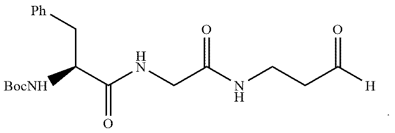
C(C(NCC(NCCC([H])=O)=O)=O)([BocNH])C[Ph]
